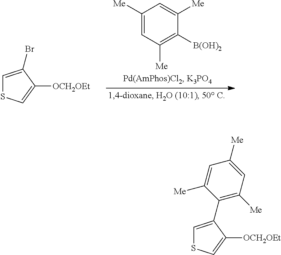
C1=C(Br)C([OCH2OEt])=CS1.C1([Me])=CC([Me])=C([B(OH)2])C([Me])=C1.C1=C(C2=C([Me])C=C([Me])C=C2[Me])C([OCH2OEt])=CS1
